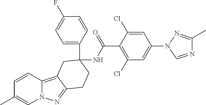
C1=CC(C)=CN2C1=C1C(=N2)CCC(C2=CC=C(F)C=C2)(NC(C2=C(Cl)C=C(N3C=NC(C)=N3)C=C2Cl)=O)C1
